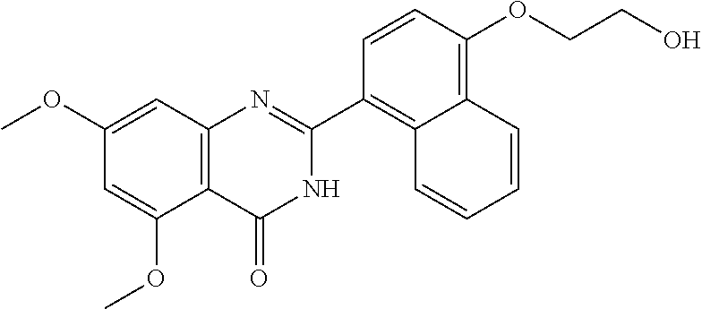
C1=C(OC)C2=C(C=C1OC)N=C(C1=C3C(=C(OCCO)C=C1)C=CC=C3)NC2=O
